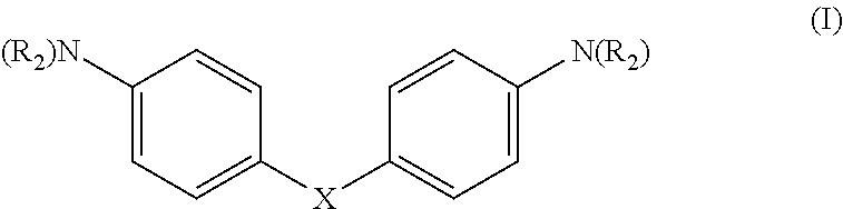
C1([(R2)N])=CC=C([X]C2=CC=C([N(R2)])C=C2)C=C1
